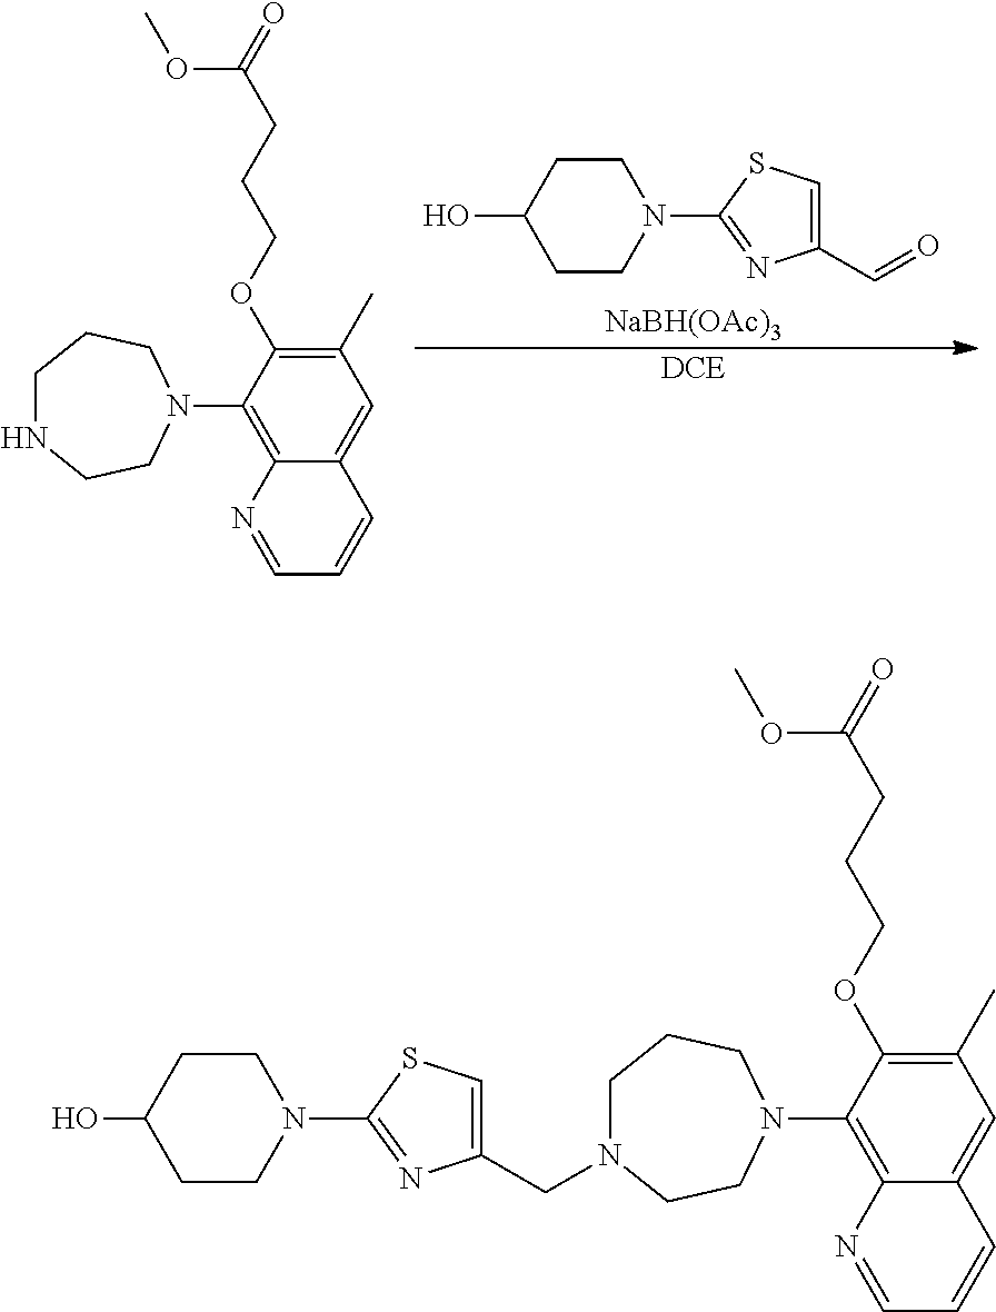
C1(O)CCN(C2=NC(C=O)=CS2)CC1.[NaBH(OAc)3].[DCE].C1NCCN(C2=C3C(=CC(C)=C2OCCCC(=O)OC)C=CC=N3)CC1.C1N(CC2=CSC(N3CCC(O)CC3)=N2)CCN(C2=C3C(=CC(C)=C2OCCCC(=O)OC)C=CC=N3)CC1
